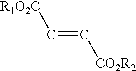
C(=C[CO2R2])[R1O2C]
